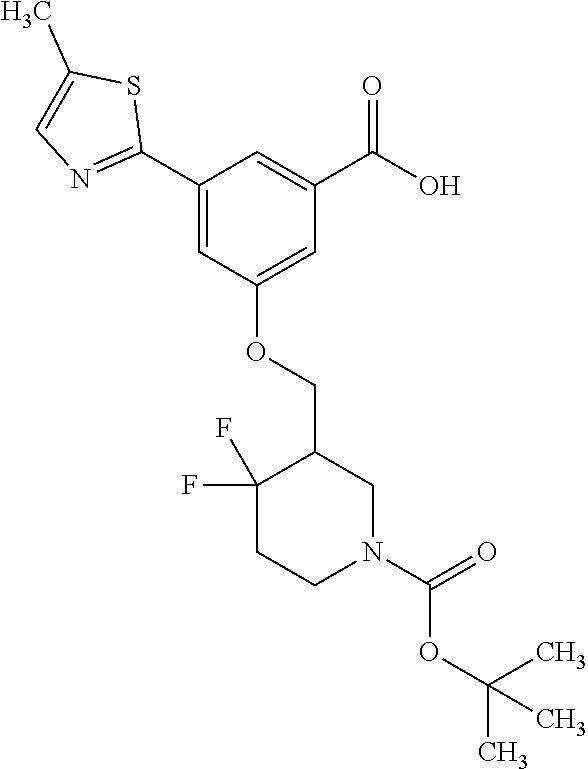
C1(C2=NC=C(C)S2)=CC(OCC2C(F)(F)CCN(C(=O)OC(C)(C)C)C2)=CC(C(O)=O)=C1
